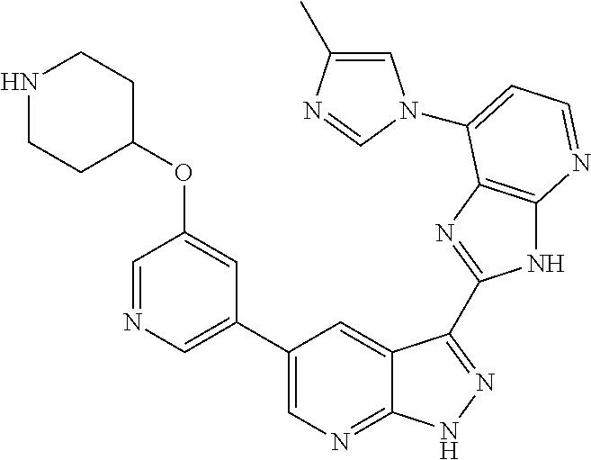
C1(C2=CN=CC(OC3CCNCC3)=C2)=CN=C2C(=C1)C(C1=NC3=C(N1)N=CC=C3N1C=C(C)N=C1)=NN2
